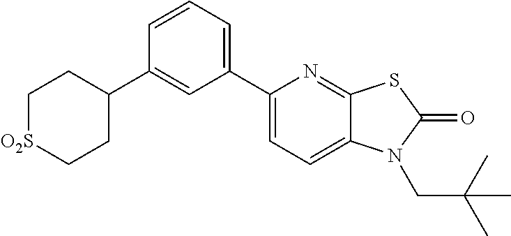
C1(C2=CC=C3C(=N2)SC(=O)N3CC(C)(C)C)=CC=CC(C2CC[O2S]CC2)=C1
